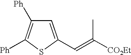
C1=C(C=C([CO2Et])C)SC([Ph])=C1[Ph]
